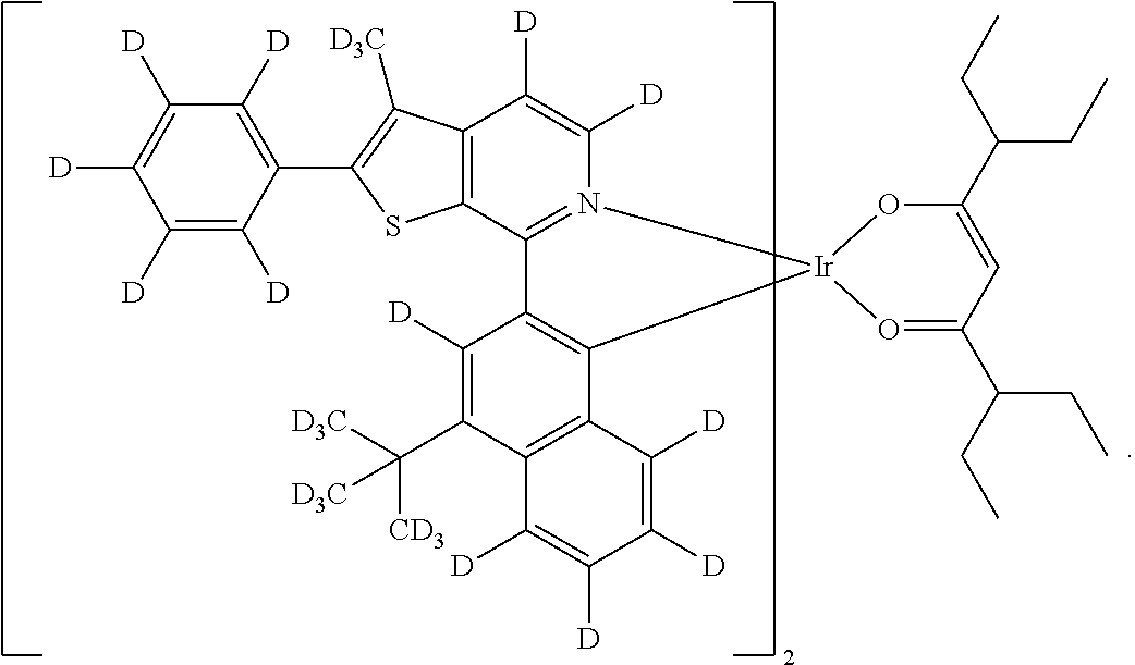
C12=C(C3=N(C([D])=C1[D])[Ir]1(C4=C3C([D])=C(C([D3C])([CD3])[D3C])C3=C4C([D])=C([D])C([D])=C3[D])O=C(C(CC)CC)C=C(C(CC)CC)O1)SC(C1=C([D])C([D])=C([D])C([D])=C1[D])=C2[D3C]
